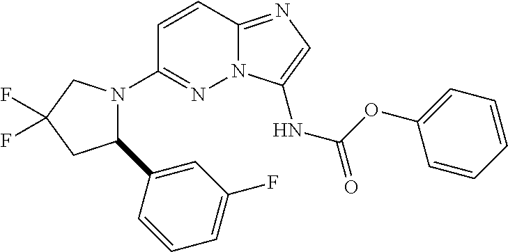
N12C(=NC=C1NC(=O)OC1=CC=CC=C1)C=CC(N1C(C3=CC(F)=CC=C3)CC(F)(F)C1)=N2
